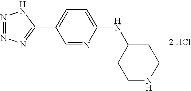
C1=NC(NC2CCNCC2)=CC=C1C1=NN=NN1.[2 HCl]
